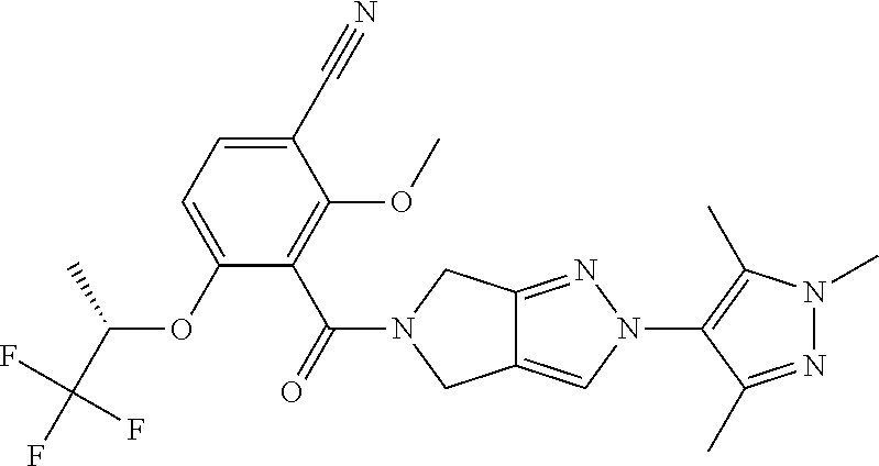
O(C1=CC=C(C#N)C(OC)=C1C(=O)N1CC2=CN(C3=C(C)N(C)N=C3C)N=C2C1)C(C(F)(F)F)C
